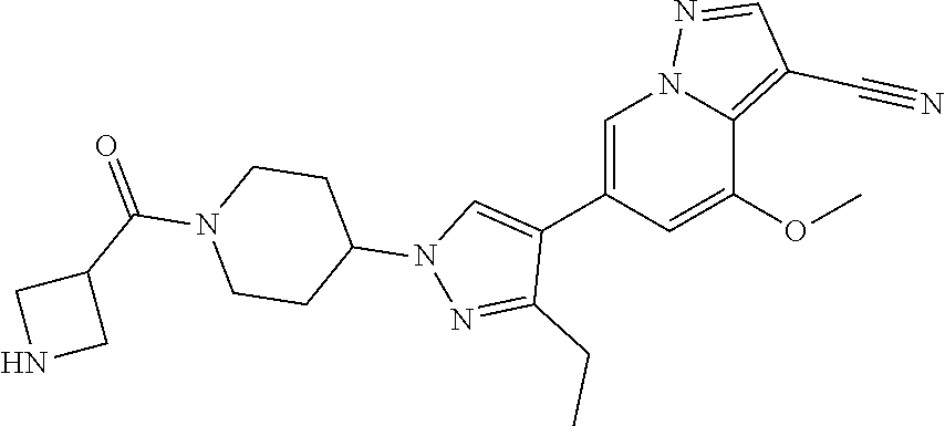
C1(C2=CN(C3CCN(C(=O)C4CNC4)CC3)N=C2CC)=CN2C(=C(C#N)C=N2)C(OC)=C1
